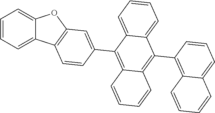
C1=CC=C2C(=C1)OC1=C2C=CC(C2=C3C(=C(C4=C5C(=CC=C4)C=CC=C5)C4=CC=CC=C24)C=CC=C3)=C1
